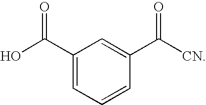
C1(C(O)=O)=CC=CC(C([CN])=O)=C1
